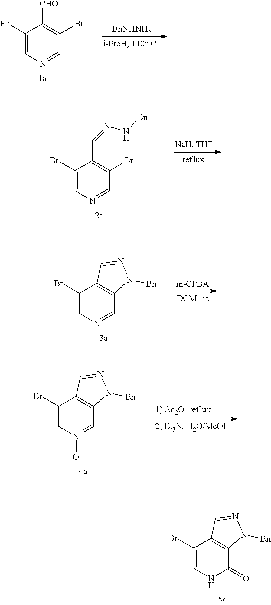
C1(Br)=CNC(=O)C2=C1C=NN2[Bn].C1(Br)=CN=CC(Br)=C1[CHO].[BnNHNH2].C1(Br)=CN=CC(Br)=C1C=NN[Bn].C1(Br)=CN=CC2=C1C=NN2[Bn].C1(Br)=C[N+]([O-])=CC2=C1C=NN2[Bn]
